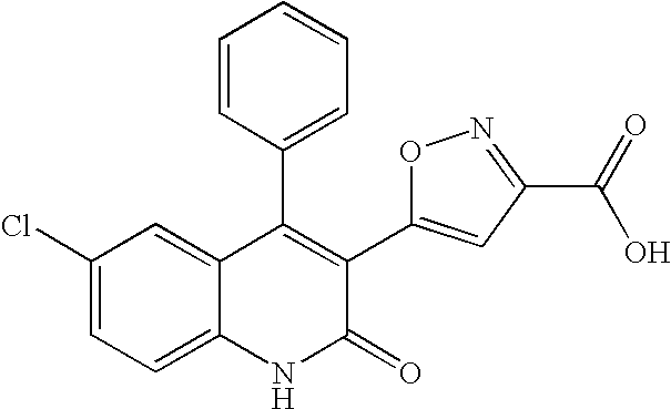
C1(Cl)=CC=C2C(=C1)C(C1=CC=CC=C1)=C(C1=CC(C(=O)O)=NO1)C(=O)N2
